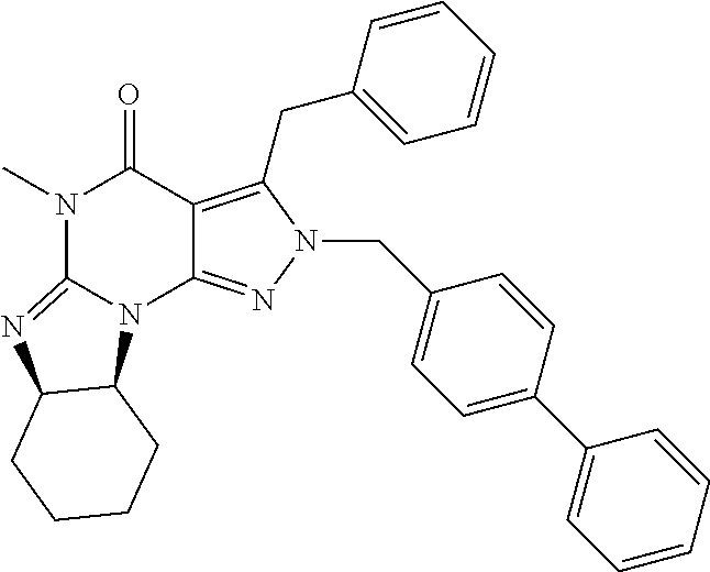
N1(C)C(=O)C2=C(CC3=CC=CC=C3)N(CC3=CC=C(C4=CC=CC=C4)C=C3)N=C2N2C1=NC1C2CCCC1
